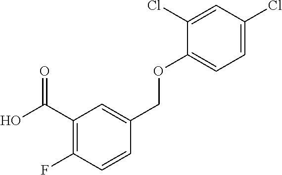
C1(C(O)=O)=C(F)C=CC(COC2=CC=C(Cl)C=C2Cl)=C1
